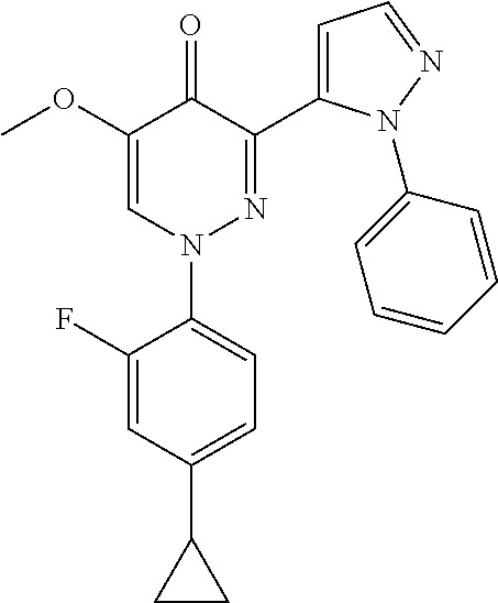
C1(F)=CC(C2CC2)=CC=C1N1N=C(C2=CC=NN2C2=CC=CC=C2)C(=O)C(OC)=C1
